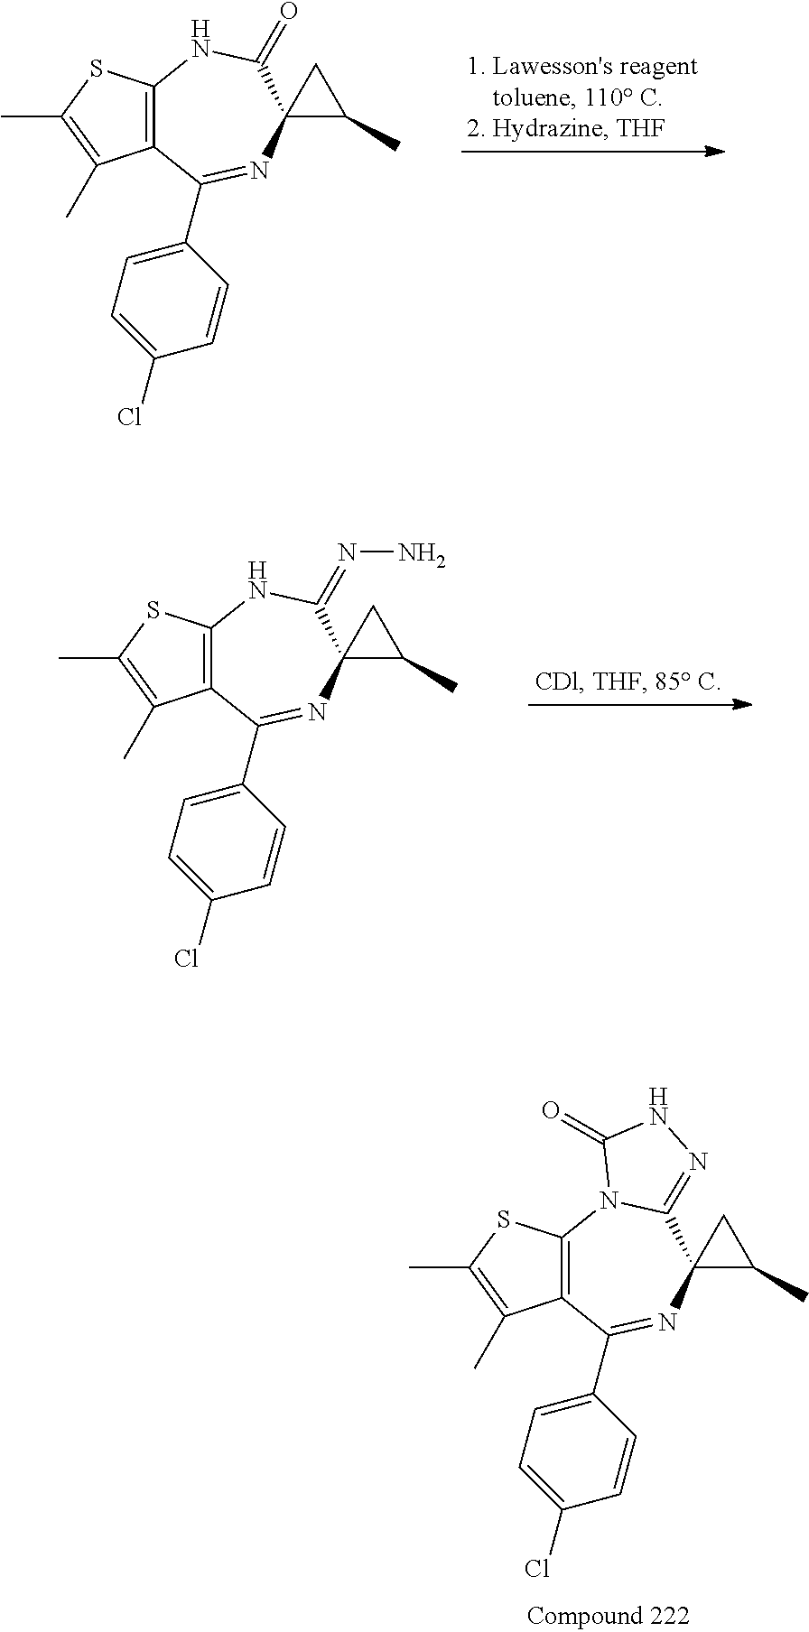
C12=C(SC(C)=C1C)NC(=O)C1(N=C2C2=CC=C(Cl)C=C2)C(C)C1.C12=C(SC(C)=C1C)NC(=NN)C1(N=C2C2=CC=C(Cl)C=C2)C(C)C1.C12=C(SC(C)=C1C)N1C(=NNC1=O)C1(N=C2C2=CC=C(Cl)C=C2)C(C)C1
